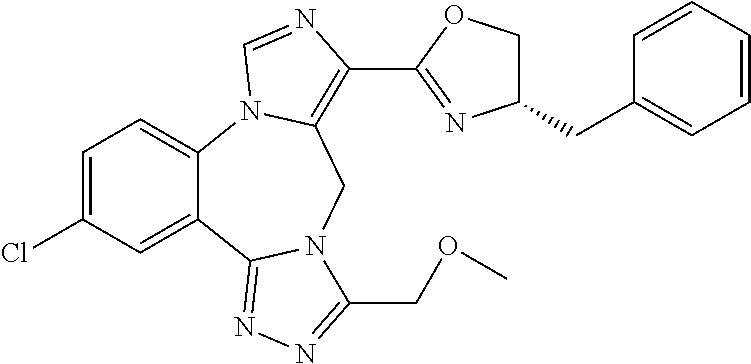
C1=C(Cl)C=C2C(=C1)N1C(=C(C3=NC(CC4=CC=CC=C4)CO3)N=C1)CN1C2=NN=C1COC
